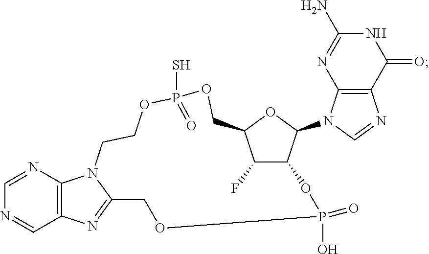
C1=NC2=C(C=N1)N=C1N2CCOP(S)(=O)OCC2OC(N3C=NC4=C3N=C(N)NC4=O)C(C2F)OP(O)(=O)OC1
